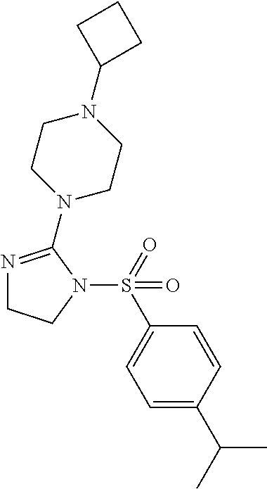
N1=C(N2CCN(C3CCC3)CC2)N(S(=O)(C2=CC=C(C(C)C)C=C2)=O)CC1
